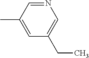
N1=CC(C)=CC(CC)=C1
